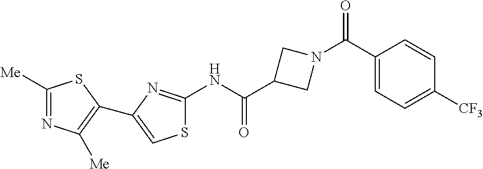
C1([Me])=NC([Me])=C(C2=CSC(NC(C3CN(C(C4=CC=C([CF3])C=C4)=O)C3)=O)=N2)S1
